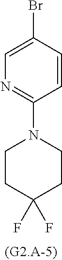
C1=C(Br)C=CC(N2CCC(F)(F)CC2)=N1
